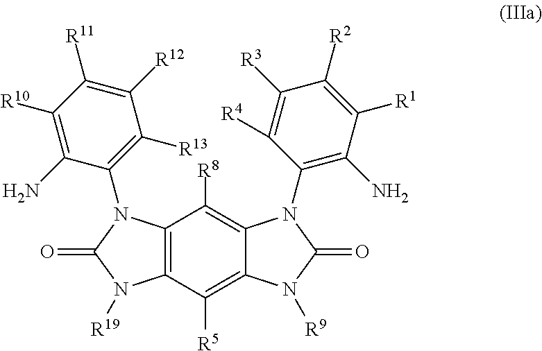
C12=C(C([R5])=C3C(=C1[R8])N(C1=C(N)C([R1])=C([R2])C([R3])=C1[R4])C(=O)N3[R9])N([R19])C(=O)N2C1=C([R13])C([R12])=C([R11])C([R10])=C1N
